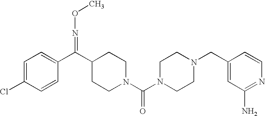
C1=C(Cl)C=CC(C(C2CCN(C(N3CCN(CC4=CC(N)=NC=C4)CC3)=O)CC2)=NOC)=C1
